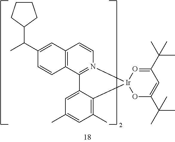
C12=C(C3=N(C=C1)[Ir]1(C4=C(C)C=C(C)C=C34)O=C(C(C)(C)C)C=C(C(C)(C)C)O1)C=CC(C(C)C1CCCC1)=C2
